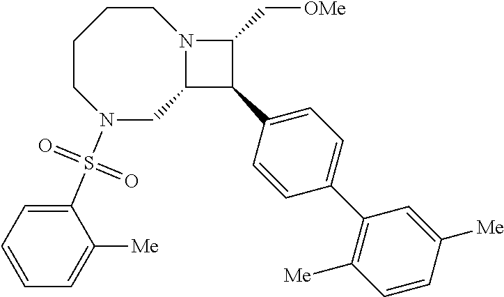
N1(S(C2=CC=CC=C2[Me])(=O)=O)CC2N(CCCC1)C(C[OMe])C2C1=CC=C(C2=C([Me])C=CC([Me])=C2)C=C1
